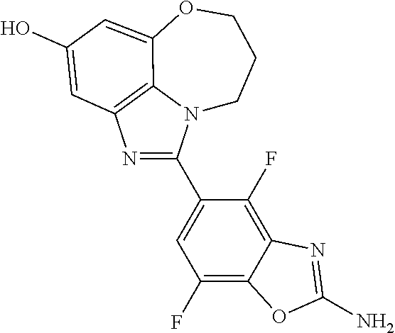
N1=C(C2=CC(F)=C3C(=C2F)N=C(N)O3)N2C3=C1C=C(O)C=C3OCCC2
